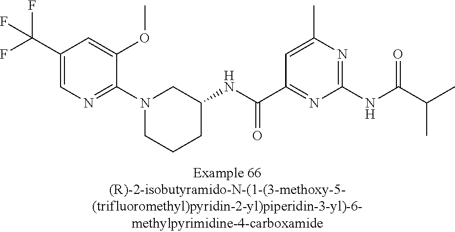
C1(C(F)(F)F)=CN=C(N2CCCC(NC(C3=NC(NC(C(C)C)=O)=NC(C)=C3)=O)C2)C(OC)=C1
